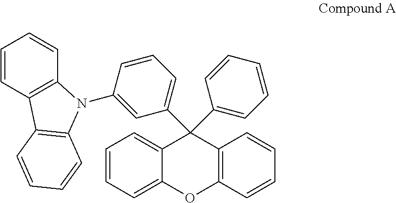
C1=CC2=C(C=C1)N(C1=CC(C3(C4=CC=CC=C4)C4=CC=CC=C4OC4=C3C=CC=C4)=CC=C1)C1=C2C=CC=C1
